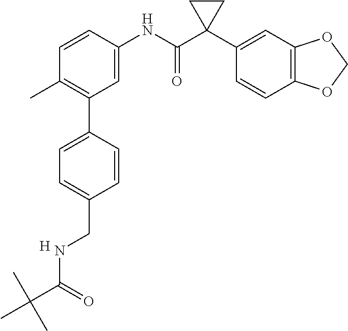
C1=C(NC(C2(C3=CC4=C(C=C3)OCO4)CC2)=O)C=CC(C)=C1C1=CC=C(CNC(C(C)(C)C)=O)C=C1.[H]
